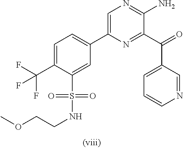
C1=C(C(F)(F)F)C(S(=O)(NCCOC)=O)=CC(C2=CN=C(N)C(C(=O)C3=CC=CN=C3)=N2)=C1
